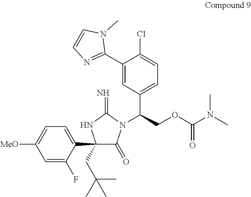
C1(C2=CC=C([MeO])C=C2F)(CC(C)(C)C)C(=O)N(C(COC(N(C)C)=O)C2=CC=C(Cl)C(C3=NC=CN3C)=C2)C(=N)N1
